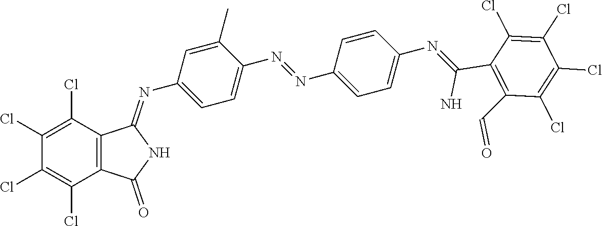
C1(Cl)=C(Cl)C2=C(C(Cl)=C1Cl)C(=O)NC2=NC1=CC=C(N=NC2=CC=C(N=C(N)C3=C(C=O)C(Cl)=C(Cl)C(Cl)=C3Cl)C=C2)C(C)=C1
